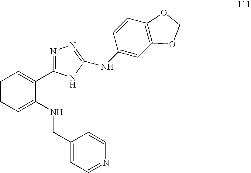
C1=CC=C(NCC2=CC=NC=C2)C(C2=NN=C(NC3=CC4=C(C=C3)OCO4)N2)=C1
